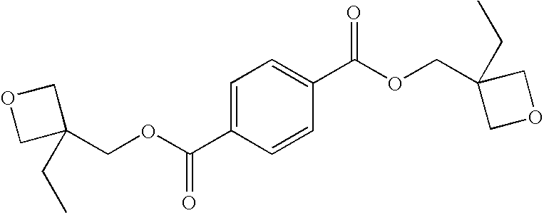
C1=C(C(OCC2(CC)COC2)=O)C=CC(C(OCC2(CC)COC2)=O)=C1
